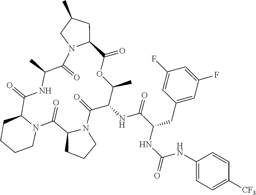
C12CC(C)CN1C(=O)C(C)NC(=O)C1N(C(=O)C3N(C(=O)C(NC(C(CC4=CC(F)=CC(F)=C4)NC(=O)NC4=CC=C([CF3])C=C4)=O)C(C)OC2=O)CCC3)CCCC1
